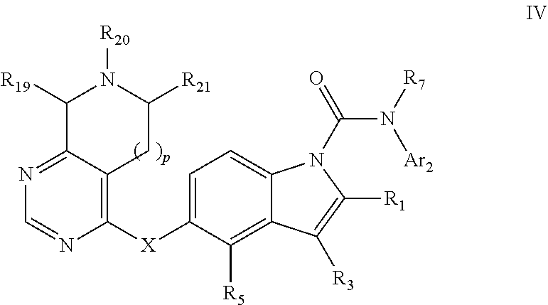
N1=C2C(=C([X]C3=CC=C4C(=C3[R5])C([R3])=C([R1])N4C(N([R7])[Ar2])=O)N=C1)CC([R21])N([R20])C2[R19]
